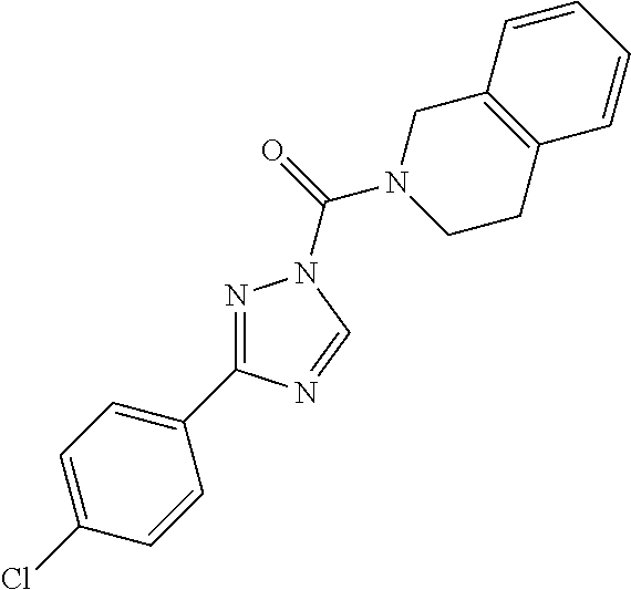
N1=C(C2=CC=C(Cl)C=C2)N=CN1C(=O)N1CCC2=C(C1)C=CC=C2
